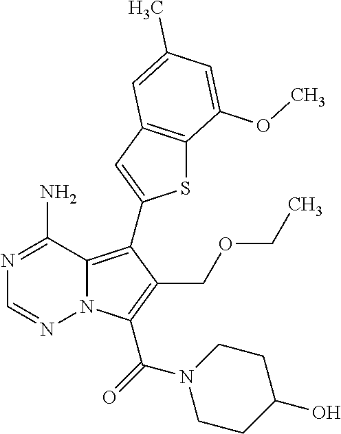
N1=C(N)C2=C(C3=CC4=C(S3)C(OC)=CC(C)=C4)C(COCC)=C(C(N3CCC(O)CC3)=O)N2N=C1
